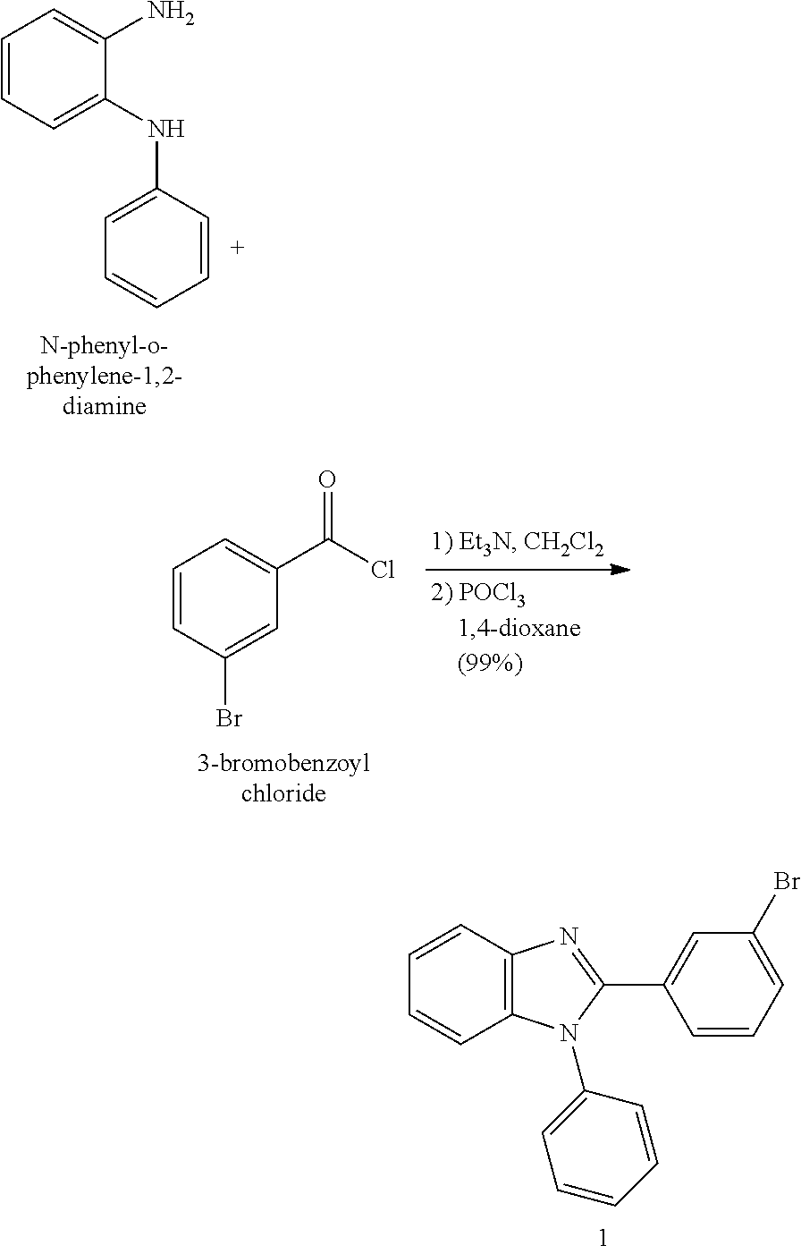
C1=CC(Br)=CC(C(Cl)=O)=C1.C1=CC=CC2=C1N=C(C1=CC(Br)=CC=C1)N2C1=CC=CC=C1.C1=CC=C(NC2=CC=CC=C2)C(N)=C1
